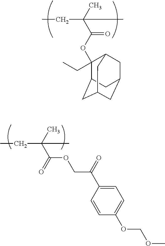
C(C(C)(C)C(OC1(CC)C2CC3CC(CC1C3)C2)=O)C.C(C(C)(C(OCC(=O)C1=CC=C(OCOC)C=C1)=O)C)C
